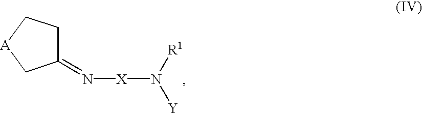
C1(=N[X]N([Y])[R1])CC[A]C1
